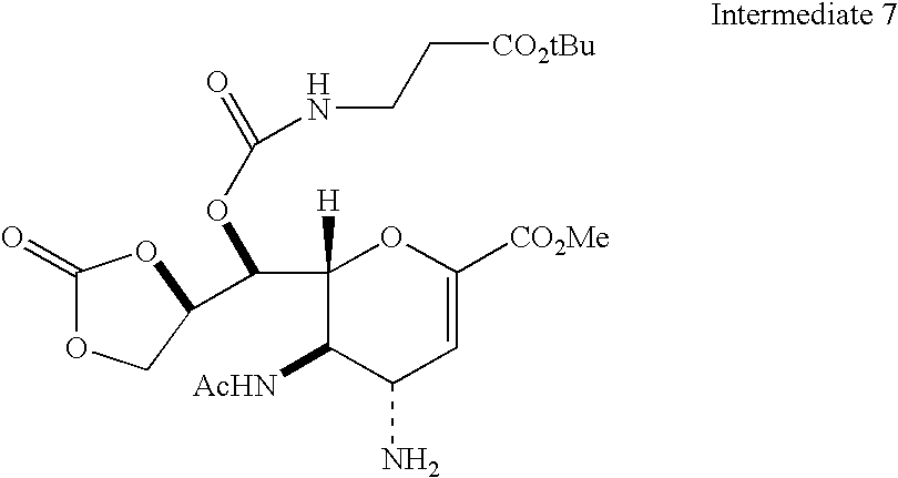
C1([H])(C(C2COC(=O)O2)OC(=O)NCC[CO2tBu])C([AcHN])C(N)C=C([CO2Me])O1
